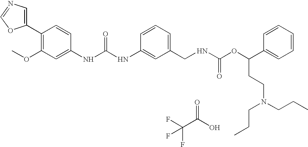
FC(C(O)=O)(F)F.C1(C2=C(OC)C=C(NC(NC3=CC(CNC(OC(C4=CC=CC=C4)CCN(CCC)CCC)=O)=CC=C3)=O)C=C2)=CN=CO1
